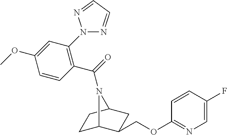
C1C2C(COC3=NC=C(F)C=C3)CC(C1)N2C(=O)C1=C(N2N=CC=N2)C=C(OC)C=C1
